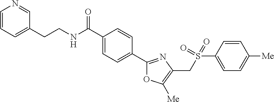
C1(C(NCCC2=CC=CN=C2)=O)=CC=C(C2=NC(CS(C3=CC=C([Me])C=C3)(=O)=O)=C([Me])O2)C=C1
